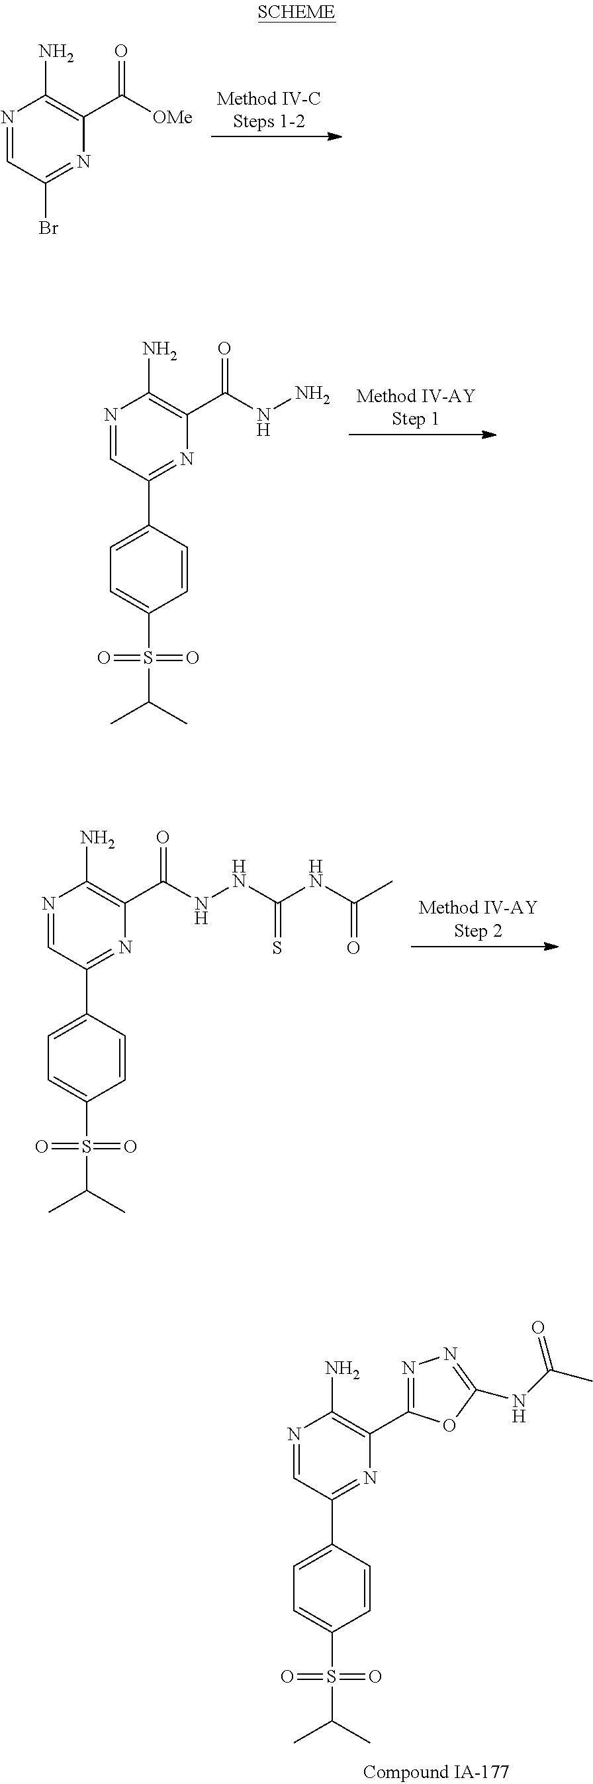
N1=CC(C2=CC=C(S(=O)(=O)C(C)C)C=C2)=NC(C(NN)=O)=C1N.N1=CC(Br)=NC(C(=O)[OMe])=C1N.N1=CC(C2=CC=C(S(=O)(=O)C(C)C)C=C2)=NC(C2=NN=C(NC(=O)C)O2)=C1N.N1=CC(C2=CC=C(S(=O)(=O)C(C)C)C=C2)=NC(C(NNC(NC(C)=O)=S)=O)=C1N
